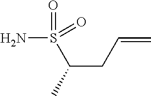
NS(C(CC=C)C)(=O)=O
